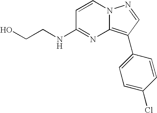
OCCNC1=NC2=C(C3=CC=C(Cl)C=C3)C=NN2C=C1
